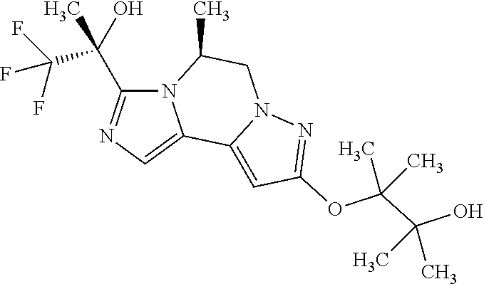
N12C(C(C(F)(F)F)(O)C)=NC=C1C1=CC(OC(C(O)(C)C)(C)C)=NN1CC2C
